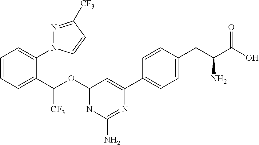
C1=CC=C(C(OC2=NC(N)=NC(C3=CC=C(CC(C(O)=O)N)C=C3)=C2)[CF3])C(N2N=C([CF3])C=C2)=C1
